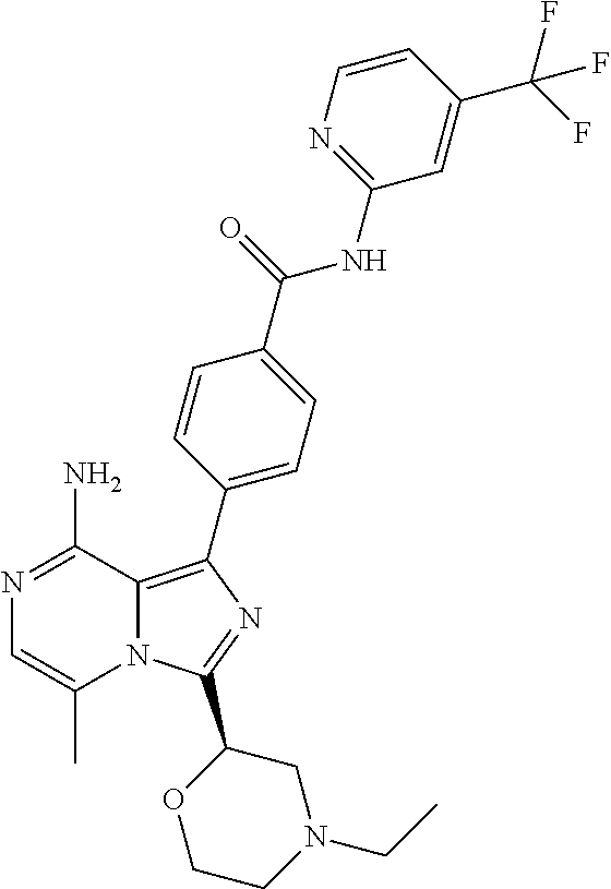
N1=C(N)C2=C(C3=CC=C(C(=O)NC4=NC=CC(C(F)(F)F)=C4)C=C3)N=C(C3OCCN(CC)C3)N2C(C)=C1
